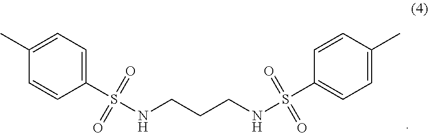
C1(C)=CC=C(S(NCCCNS(C2=CC=C(C)C=C2)(=O)=O)(=O)=O)C=C1
